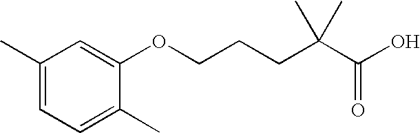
C1(C)=CC=C(C)C(OCCCC(C(O)=O)(C)C)=C1
